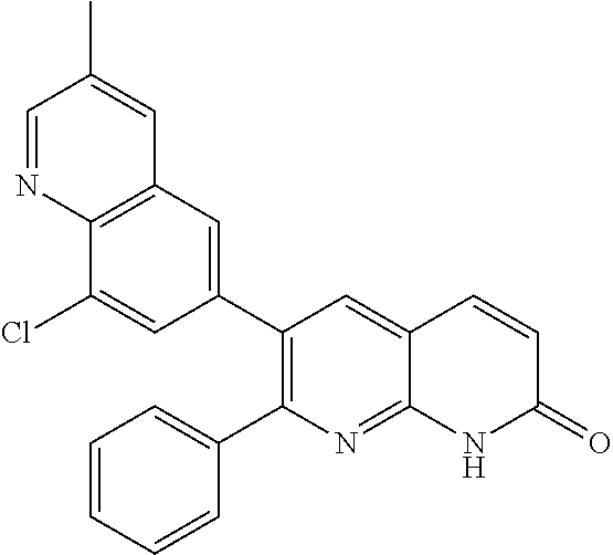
C12=C(C=C(C3=C(C4=CC=CC=C4)N=C4C(=C3)C=CC(=O)N4)C=C1Cl)C=C(C)C=N2
